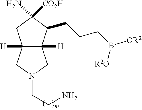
C12([H])C([H])(C(CCCB([OR2])[R2O])C(N)([CO2H])C1)CN(CCN)C2
